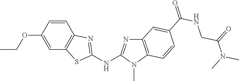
C1(OCC)=CC2=C(C=C1)N=C(NC1=NC3=C(N1C)C=CC(C(NCC(N(C)C)=O)=O)=C3)S2
